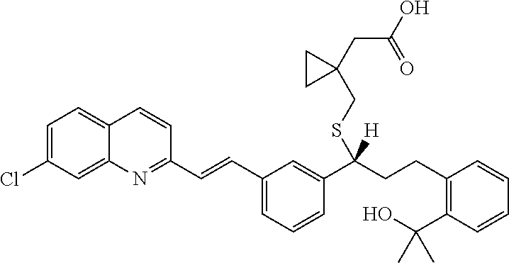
C1=C(Cl)C=C2C(=C1)C=CC(C=CC1=CC=CC(C(CCC3=C(C(O)(C)C)C=CC=C3)(SCC3(CC(O)=O)CC3)[H])=C1)=N2
